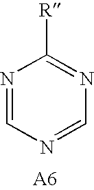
N1=CN=CN=C1[R]
